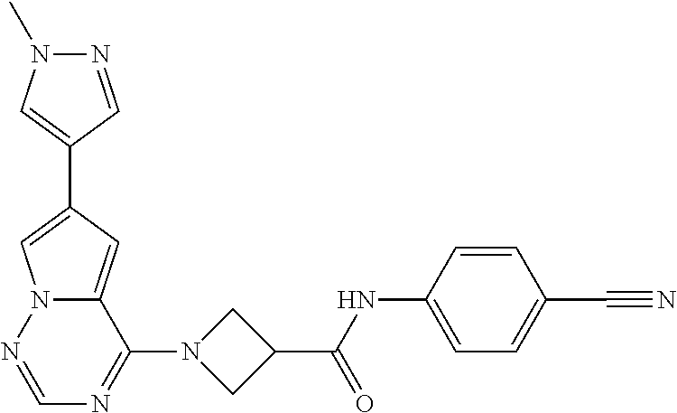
N1=CC(C2=CN3C(=C2)C(N2CC(C(NC4=CC=C(C#N)C=C4)=O)C2)=NC=N3)=CN1C
